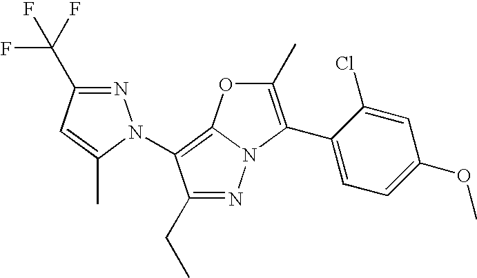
N1=C(CC)C(N2N=C(C(F)(F)F)C=C2C)=C2N1C(C1=CC=C(OC)C=C1Cl)=C(C)O2
